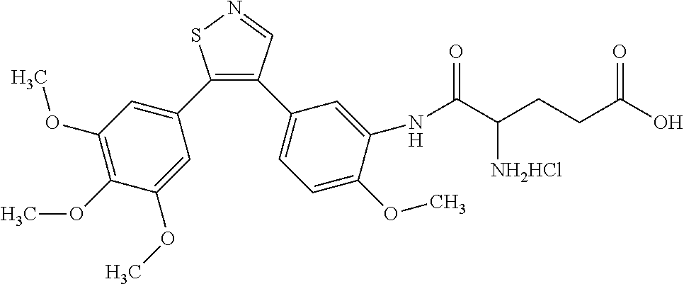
C1(C2=CC(OC)=C(OC)C(OC)=C2)=C(C2=CC=C(OC)C(NC(C(CCC(O)=O)[NH2HCl])=O)=C2)C=NS1
